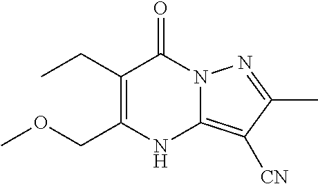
CCC1=C(COC)NC2=C([CN])C(C)=NN2C1=O
